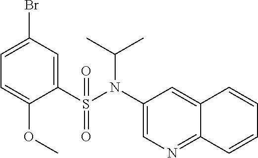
C1=C(Br)C=C(S(N(C2=CN=C3C(=C2)C=CC=C3)C(C)C)(=O)=O)C(OC)=C1
